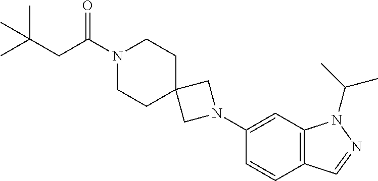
N1(C2=CC3=C(C=C2)C=NN3C(C)C)CC2(C1)CCN(C(CC(C)(C)C)=O)CC2
